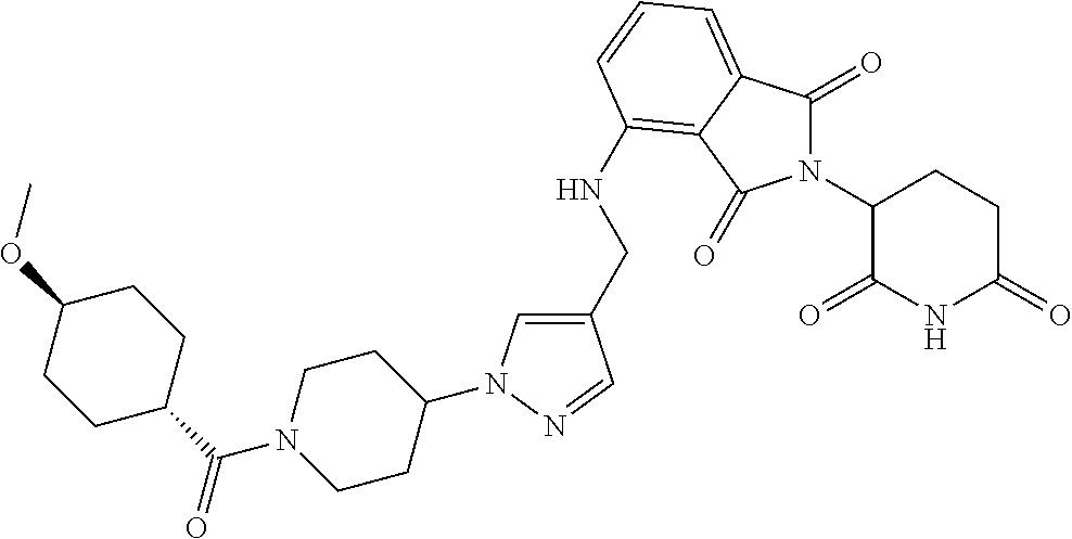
N1(C2C(=O)NC(=O)CC2)C(=O)C2=CC=CC(NCC3=CN(C4CCN(C(C5CCC(OC)CC5)=O)CC4)N=C3)=C2C1=O
